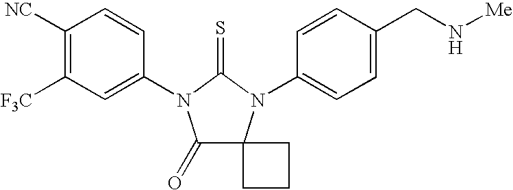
C1([NC])=C([F3C])C=C(N2C(=O)C3(N(C4=CC=C(CN[Me])C=C4)C2=S)CCC3)C=C1
